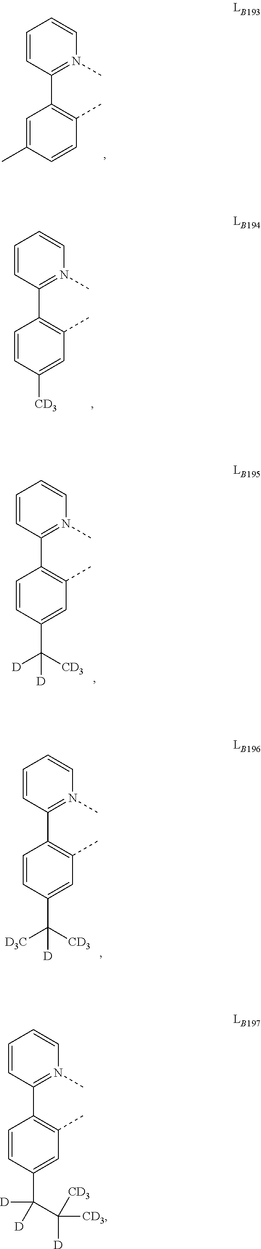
C1=CC(C([D])(C([D])([CD3])[CD3])[D])=CC(C)=C1C1=N(C)C=CC=C1.C1=C(C)C=CC(C)=C1C1=N(C)C=CC=C1.C1=CC([CD3])=CC(C)=C1C1=N(C)C=CC=C1.C1=CC(C([D])([CD3])[D])=CC(C)=C1C1=N(C)C=CC=C1.C1=CC(C([D3C])([CD3])[D])=CC(C)=C1C1=N(C)C=CC=C1
